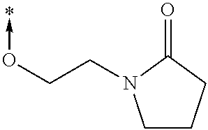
C(CN1CCCC1=O)O->*
